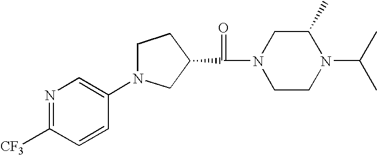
C1N(C2=CN=C([CF3])C=C2)CC(C(N2CCN(C(C)C)C(C)C2)=O)C1
